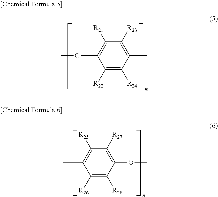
O(C1=C([R21])C([R23])=C(C)C([R24])=C1[R22])C.CC1=C([R25])C([R27])=C(OC)C([R28])=C1[R26]
